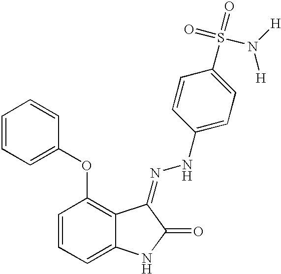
C1=CC=C2C(=C1OC1=CC=CC=C1)C(=NNC1=CC=C(S(=O)(=O)N([H])[H])C=C1)C(=O)N2
